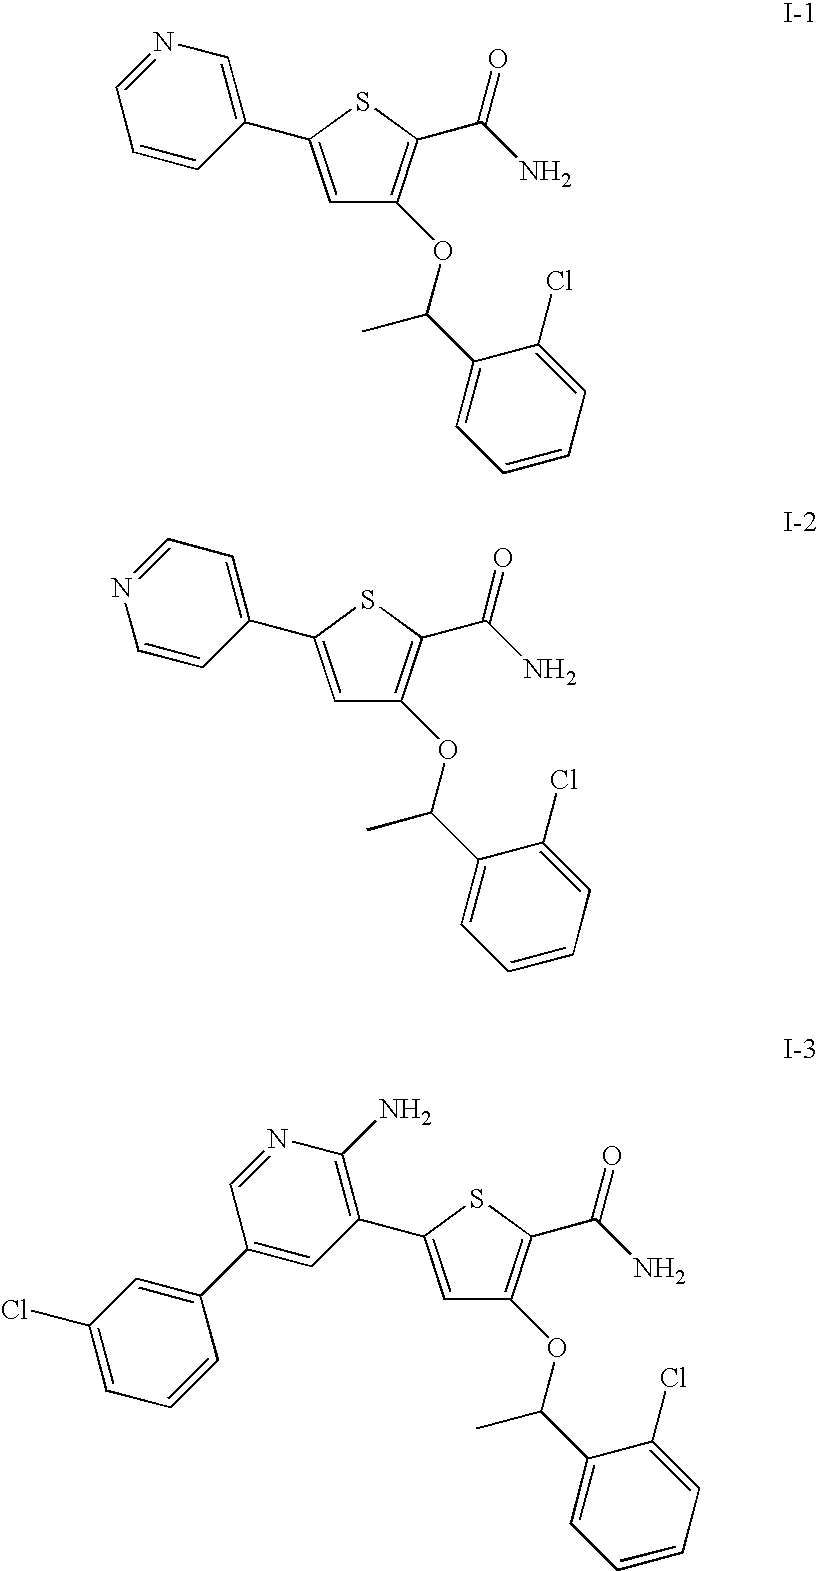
C1=C(C2=CN=CC=C2)SC(C(N)=O)=C1OC(C1=CC=CC=C1Cl)C.C1=C(C2=CC=NC=C2)SC(C(N)=O)=C1OC(C1=CC=CC=C1Cl)C.C1=C(C2=C(N)N=CC(C3=CC(Cl)=CC=C3)=C2)SC(C(N)=O)=C1OC(C1=CC=CC=C1Cl)C
